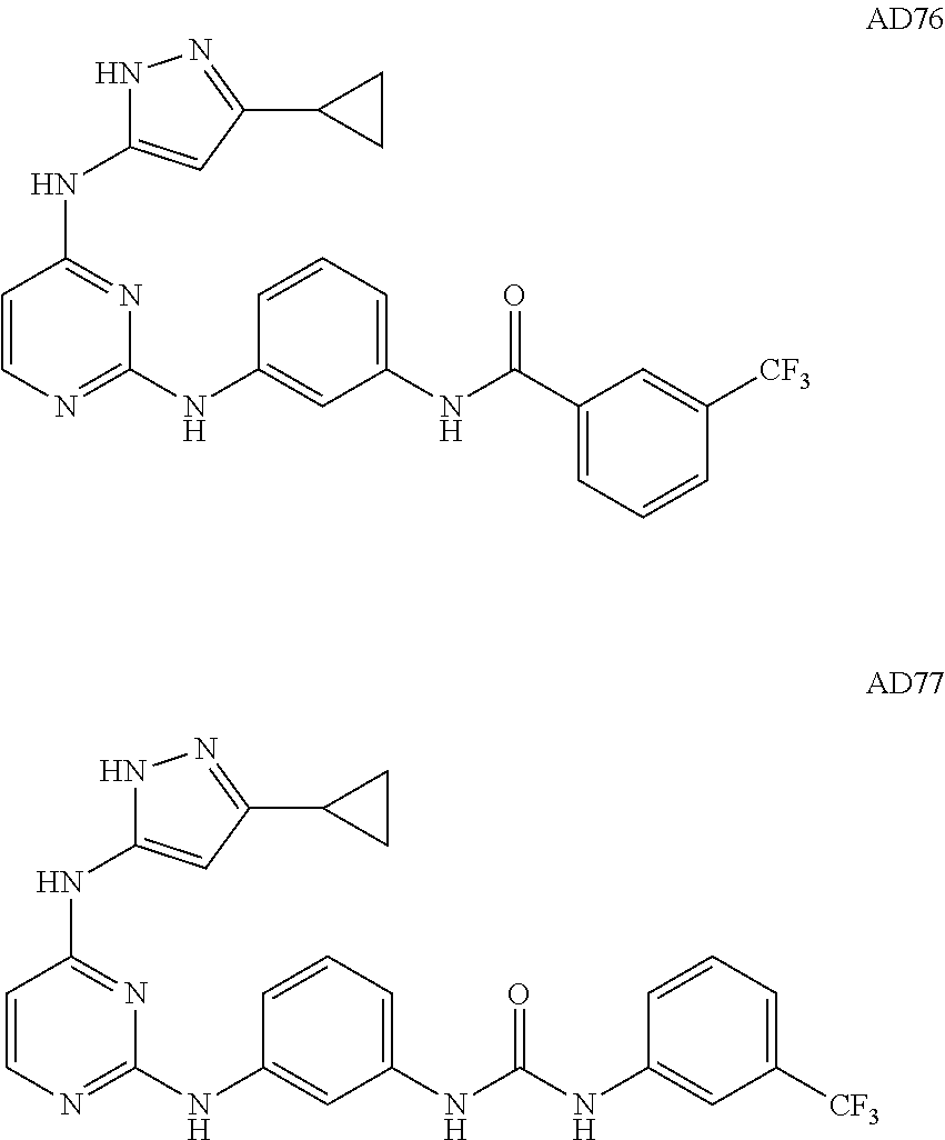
C1=CN=C(NC2=CC(NC(NC3=CC([CF3])=CC=C3)=O)=CC=C2)N=C1NC1=CC(C2CC2)=NN1.C1=CN=C(NC2=CC(NC(C3=CC=CC([CF3])=C3)=O)=CC=C2)N=C1NC1=CC(C2CC2)=NN1
